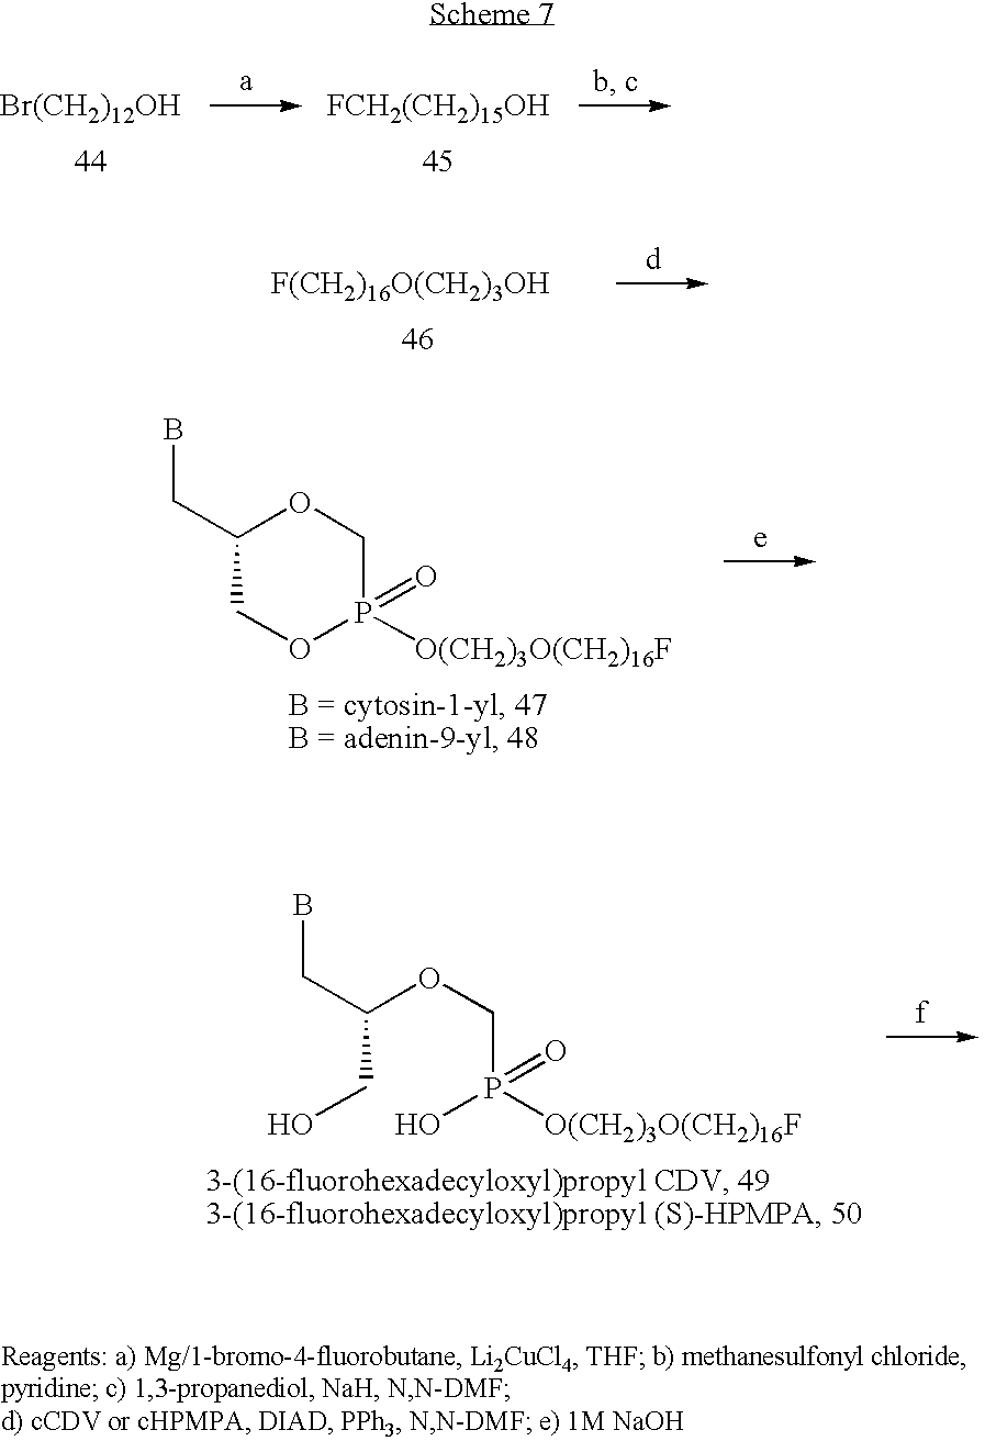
[Br(CH2)12OH].[FCH2(CH2)15OH].[F(CH2)16O(CH2)3OH].C1(CB)COP(=O)([O(CH2)3O(CH2)16F])CO1.C(CO)(OCP(O)(=O)[O(CH2)3O(CH2)16F])CB
